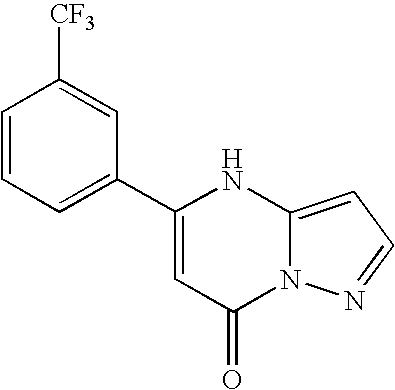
C12=CC=NN1C(=O)C=C(C1=CC=CC([CF3])=C1)N2
